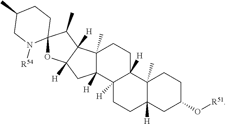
O1C2([H])C([H])(C(C)C13N([R54])CC(C)CC3)C1(C)C([H])(C2)C2([H])C([H])(CC1)C1(C)C([H])(CC2)CC(O[R51])CC1
